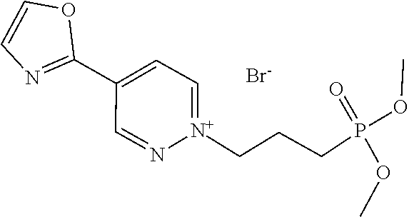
O1C=CN=C1C1=CC=[N+](CCCP(=O)(OC)OC)N=C1.[Br-]
